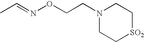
N1(CCON=CC)CC[SO2]CC1
